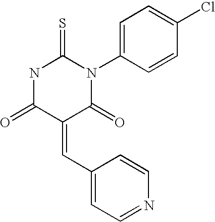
O=C1C(=CC2=CC=NC=C2)C(=O)NC(=S)N1C1=CC=C(Cl)C=C1
